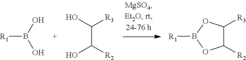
[R1]B(O)O.C(C(O)[R3])([R2])O.[R1]B1OC([R2])C([R3])O1
